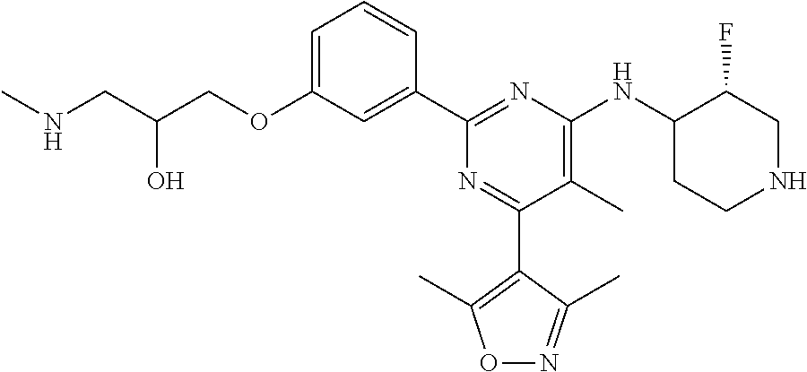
C1=C(OCC(CNC)O)C=C(C2=NC(NC3C(F)CNCC3)=C(C)C(C3=C(C)ON=C3C)=N2)C=C1
